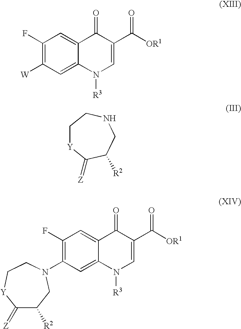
C1(F)=C([W])C=C2C(=C1)C(=O)C(C([OR1])=O)=CN2[R3].C1[Y]C(=[Z])C([R2])CNC1.C1(F)=C(N2CC([R2])C(=[Z])[Y]CC2)C=C2C(=C1)C(=O)C(C([OR1])=O)=CN2[R3]
